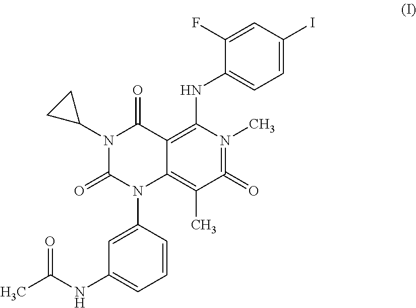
C1(F)=CC(I)=CC=C1NC1=C2C(=C(C)C(=O)=N1C)N(C1=CC(NC(C)=O)=CC=C1)C(=O)N(C1CC1)C2=O
